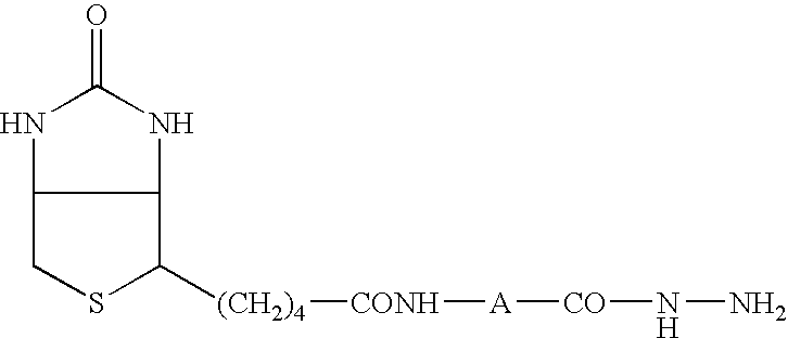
C1SC([(CH2)4][CONH][A][CO]NN)C2NC(=O)NC12
